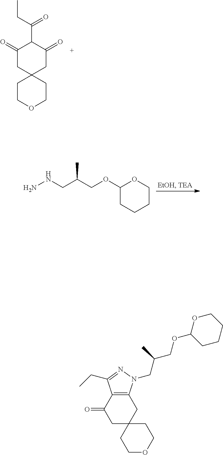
C1(=O)CC2(CC(=O)C1C(CC)=O)CCOCC2.N(CC(COC1CCCCO1)C)N.C1OCCC2(C1)CC1=C(C(=O)C2)C(CC)=NN1CC(COC1CCCCO1)C
